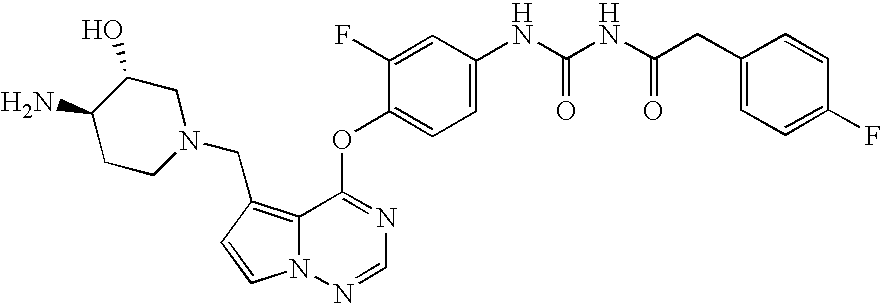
C1=CN2C(=C1CN1CC(O)C(N)CC1)C(OC1=CC=C(NC(NC(CC3=CC=C(F)C=C3)=O)=O)C=C1F)=NC=N2
